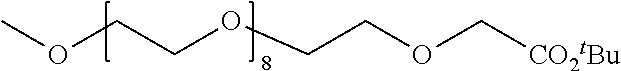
COCCOCCOC[CO2tBu]
